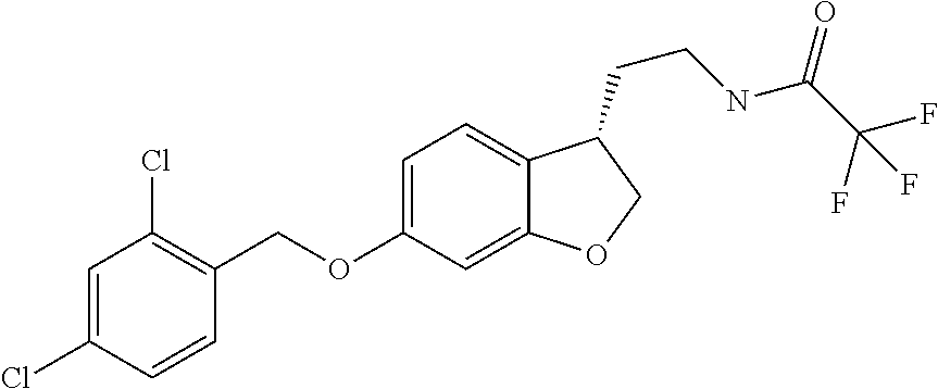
C1=C(Cl)C=CC(COC2=CC=C3C(=C2)OCC3CCNC(C(F)(F)F)=O)=C1Cl
